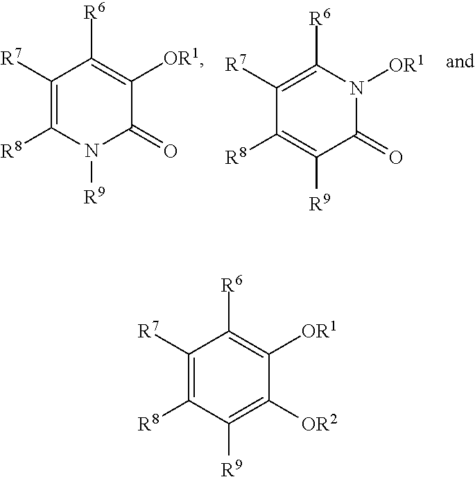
C1([R7])=C([R8])N([R9])C(=O)C([OR1])=C1[R6].C1([R7])=C([R6])N([OR1])C(=O)C([R9])=C1[R8].C1([R7])=C([R8])C([R9])=C([OR2])C([OR1])=C1[R6]
